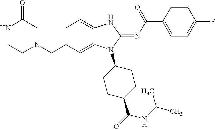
C(C1=CC=C2C(=C1)N(C1CCC(C(=O)NC(C)C)CC1)C(=NC(C1=CC=C(F)C=C1)=O)N2)N1CCNC(=O)C1
